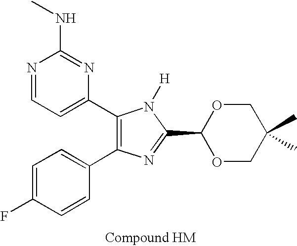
C1=C(F)C=CC(C2=C(C3=CC=NC(NC)=N3)N([H])C(C3OCC(C)(C)CO3)=N2)=C1
